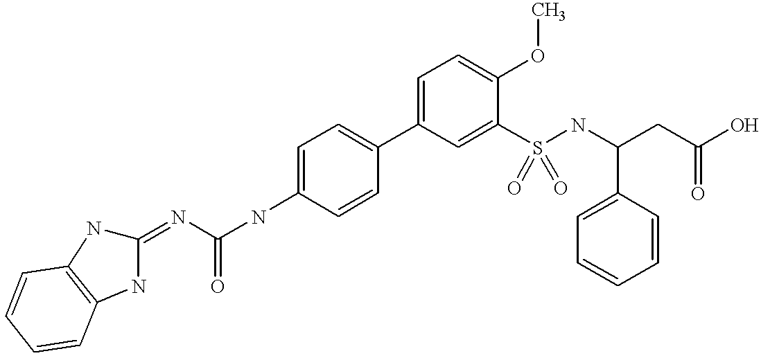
C1=CC(C2=CC=C(OC)C(S(NC(CC(O)=O)C3=CC=CC=C3)(=O)=O)=C2)=CC=C1NC(N=C1NC2=C(N1)C=CC=C2)=O
